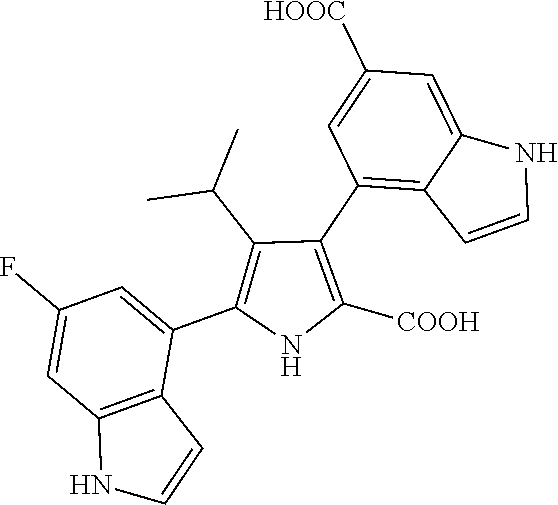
C1(C2=C3C(=CC([HOOC])=C2)NC=C3)=C([COOH])NC(C2=CC(F)=CC3=C2C=CN3)=C1C(C)C
